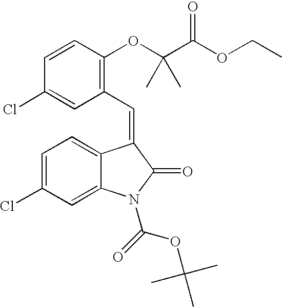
C1(C=C2C3=CC=C(Cl)C=C3N(C(=O)OC(C)(C)C)C2=O)=C(OC(C(OCC)=O)(C)C)C=CC(Cl)=C1
